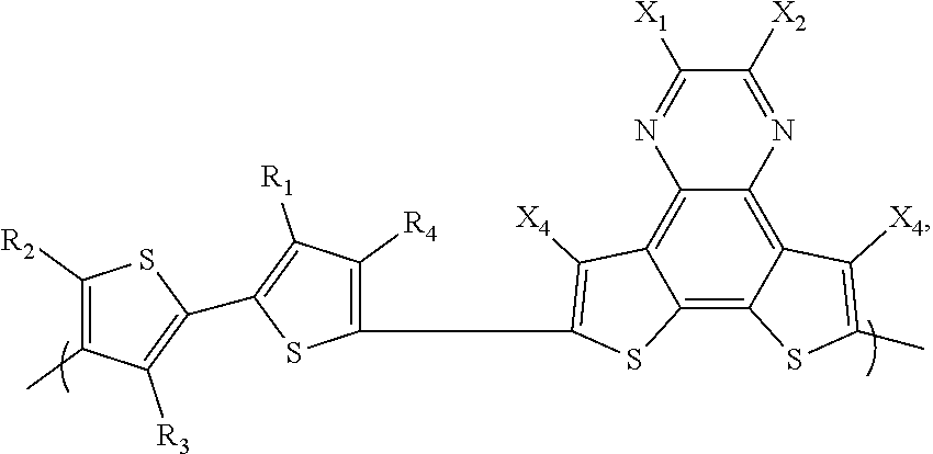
C12=C3C(=C4C(=C1SC(C1=C([R4])C([R1])=C(C5=C([R3])C(C)=C([R2])S5)S1)=C2[X4])SC(C)=C4[X4])N=C([X2])C([X1])=N3
